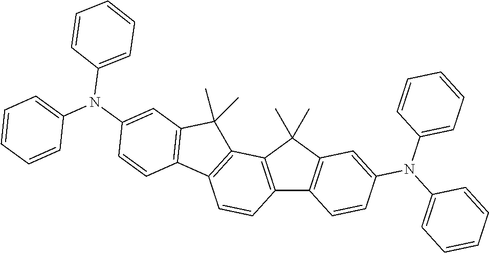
C12=C(C(C)(C)C3=C1C=CC(N(C1=CC=CC=C1)C1=CC=CC=C1)=C3)C1=C(C=C2)C2=C(C1(C)C)C=C(N(C1=CC=CC=C1)C1=CC=CC=C1)C=C2
